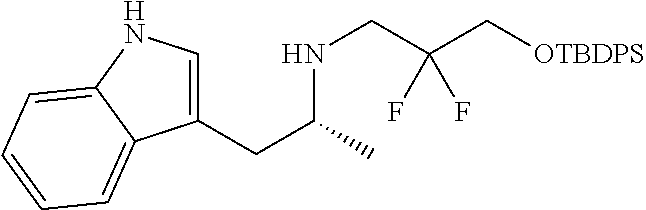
C1(CC(C)NCC(C[OTBDPS])(F)F)=CNC2=CC=CC=C12
